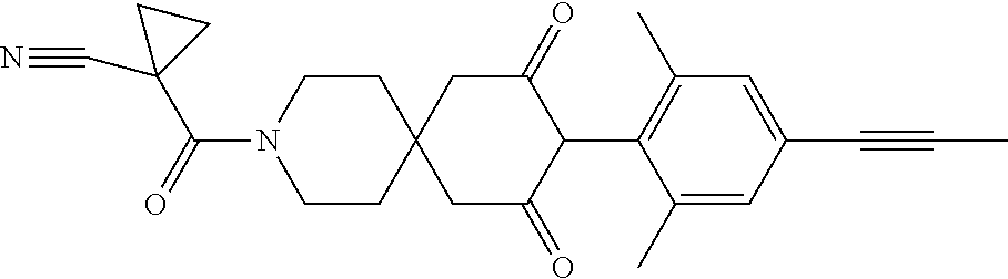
C1CN(C(=O)C2(C#N)CC2)CCC12CC(=O)C(C1=C(C)C=C(C#CC)C=C1C)C(=O)C2
